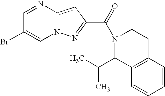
C1=NC2=CC(C(=O)N3C(C(C)C)C4=C(CC3)C=CC=C4)=NN2C=C1Br
